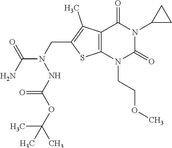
C12=C(N(CCOC)C(=O)N(C3CC3)C1=O)SC(CN(NC(OC(C)(C)C)=O)C(N)=O)=C2C
